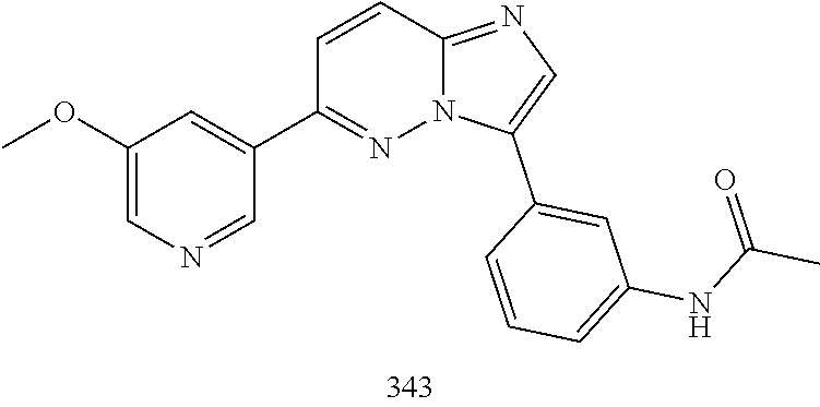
C1=CC2=NC=C(C3=CC(NC(=O)C)=CC=C3)N2N=C1C1=CC(OC)=CN=C1
